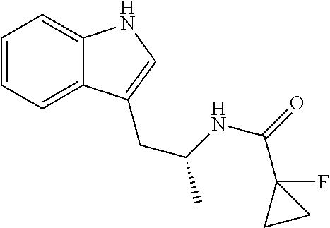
C1=CC=C2C(=C1)NC=C2CC(NC(C1(F)CC1)=O)C
